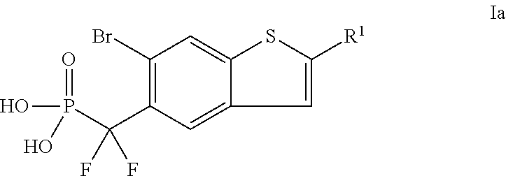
C1=C2C(=CC(Br)=C1C(P(=O)(O)O)(F)F)SC([R1])=C2
